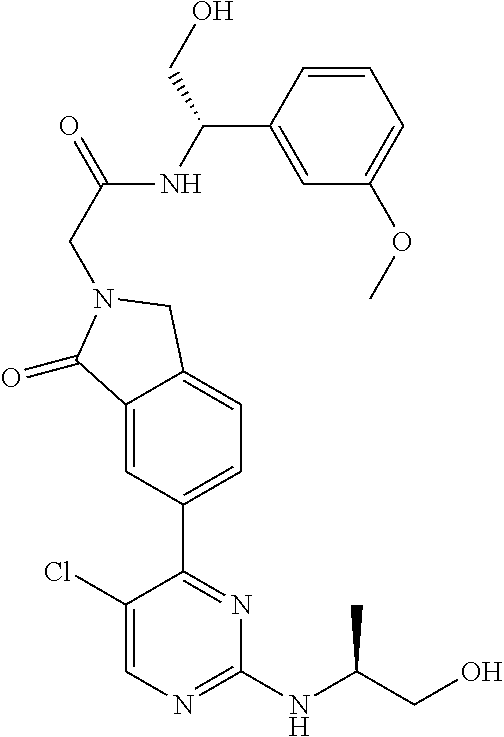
C1(Cl)=CN=C(NC(C)CO)N=C1C1=CC=C2C(=C1)C(=O)N(CC(=O)NC(C1=CC(OC)=CC=C1)CO)C2
